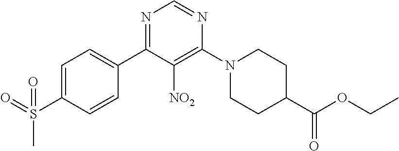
C1=C(S(=O)(=O)C)C=CC(C2=NC=NC(N3CCC(C(OCC)=O)CC3)=C2[NO2])=C1
